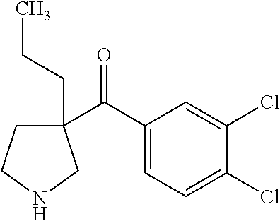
C(=O)(C1(CCC)CCNC1)C1=CC=C(Cl)C(Cl)=C1
